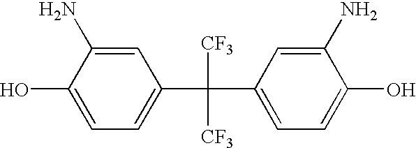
C1(O)=CC=C(C(C2=CC=C(O)C(N)=C2)([CF3])[CF3])C=C1N
